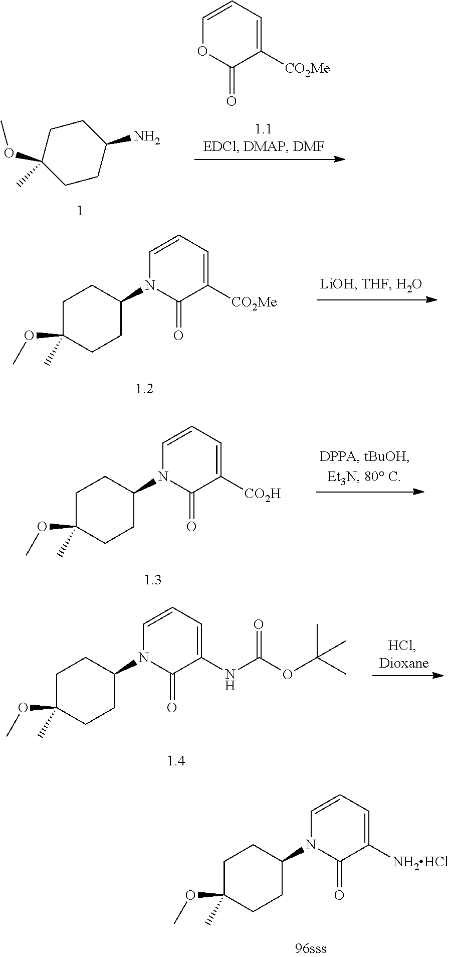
NC1CCC(C)(OC)CC1.C1=CC=C([CO2Me])C(=O)O1.C1C(OC)(C)CCC(N2C(=O)C([CO2Me])=CC=C2)C1.C1C(OC)(C)CCC(N2C(=O)C([CO2H])=CC=C2)C1.C1C(OC)(C)CCC(N2C(=O)C(NC(OC(C)(C)C)=O)=CC=C2)C1.C1C(OC)(C)CCC(N2C(=O)C([NH2HCl])=CC=C2)C1
